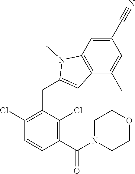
C1(Cl)=C(CC2=CC3=C(N2C)C=C(C#N)C=C3C)C(Cl)=C(C(=O)N2CCOCC2)C=C1
